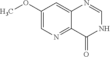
C1(OC)=CN=C2C(=C1)N=CNC2=O
